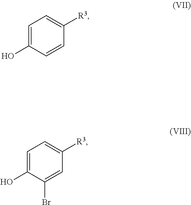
OC1=CC=C([R3])C=C1.OC1=CC=C([R3])C=C1Br
